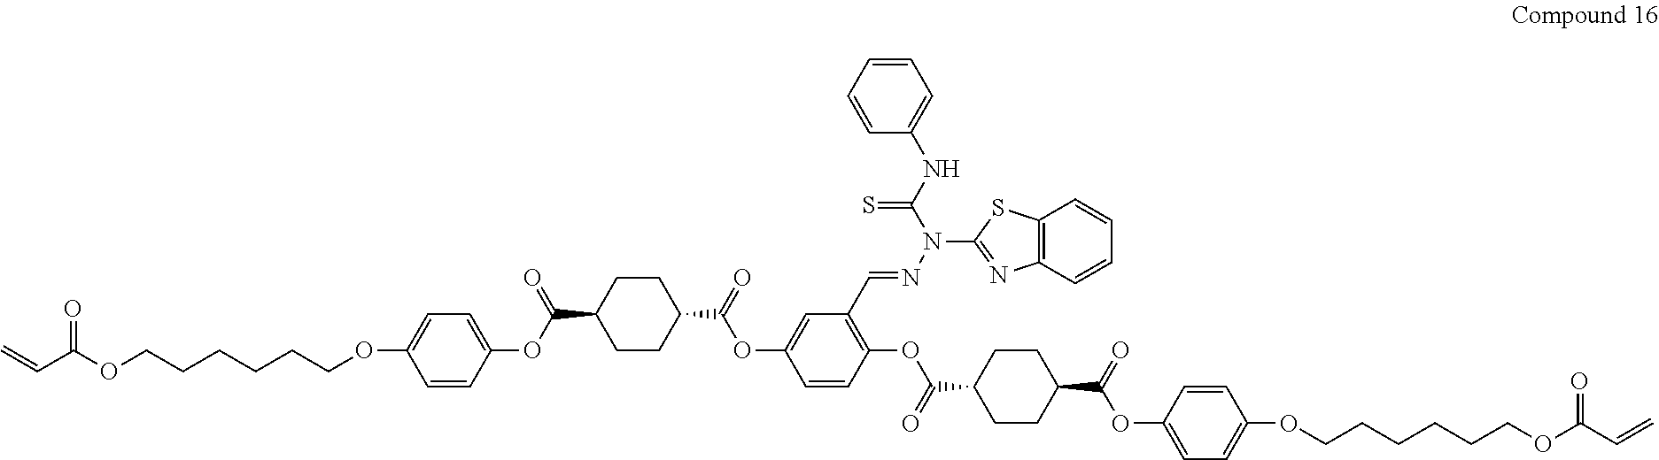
O=C(OCCCCCCOC1=CC=C(OC(C2CCC(C(=O)OC3=CC(C=NN(C4=NC5=C(S4)C=CC=C5)C(NC4=CC=CC=C4)=S)=C(OC(C4CCC(C(=O)OC5=CC=C(OCCCCCCOC(=O)C=C)C=C5)CC4)=O)C=C3)CC2)=O)C=C1)C=C
